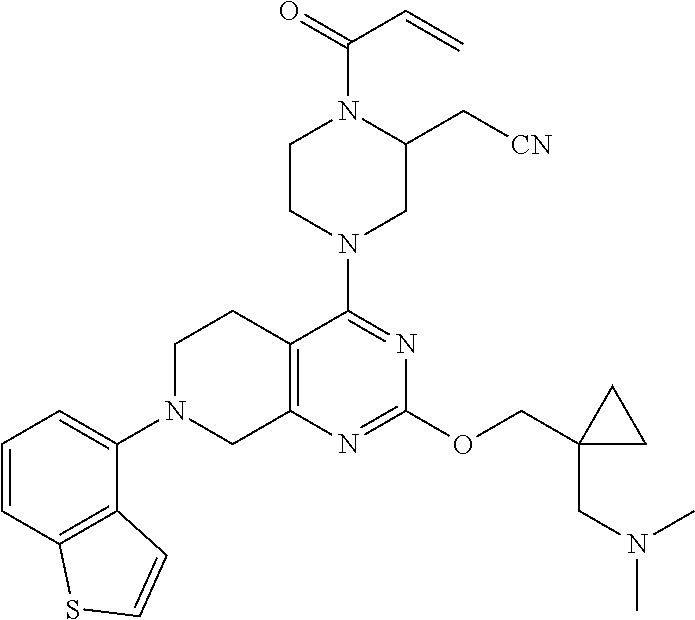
C1=CC2=C(C(N3CC4=C(CC3)C(N3CC(C[CN])N(C(=O)C=C)CC3)=NC(OCC3(CN(C)C)CC3)=N4)=C1)C=CS2
